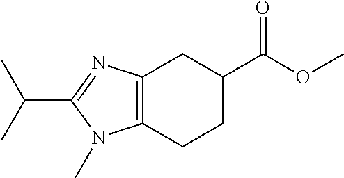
C12=C(N=C(C(C)C)N1C)CC(C(OC)=O)CC2
